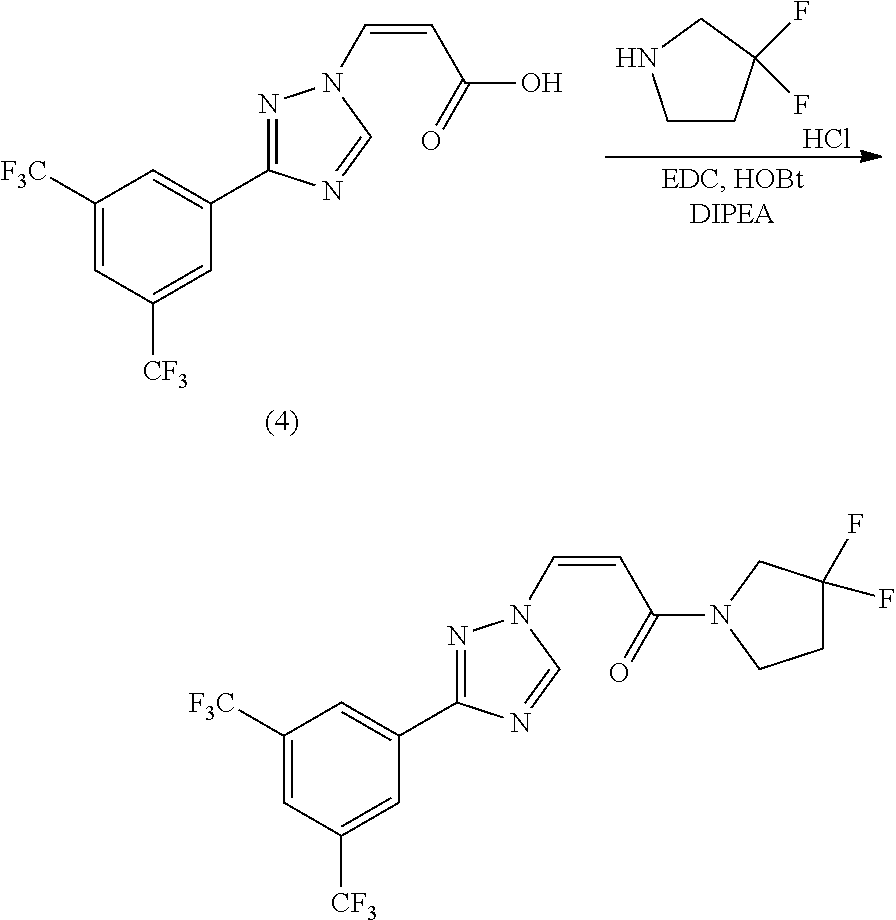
Cl.C1CC(F)(F)CN1.C1([F3C])=CC([CF3])=CC(C2=NN(C=CC(O)=O)C=N2)=C1.C1([F3C])=CC([CF3])=CC(C2=NN(C=CC(N3CCC(F)(F)C3)=O)C=N2)=C1
